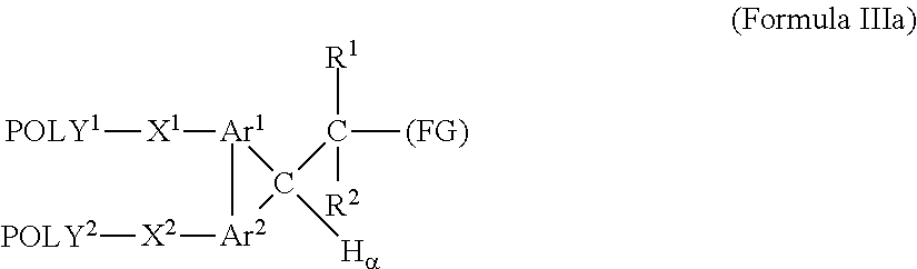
[POLY1][X1][Ar1]1C([Ha])(C([R1])([R2])[(FG)])[Ar2]1[X2][POLY2]
